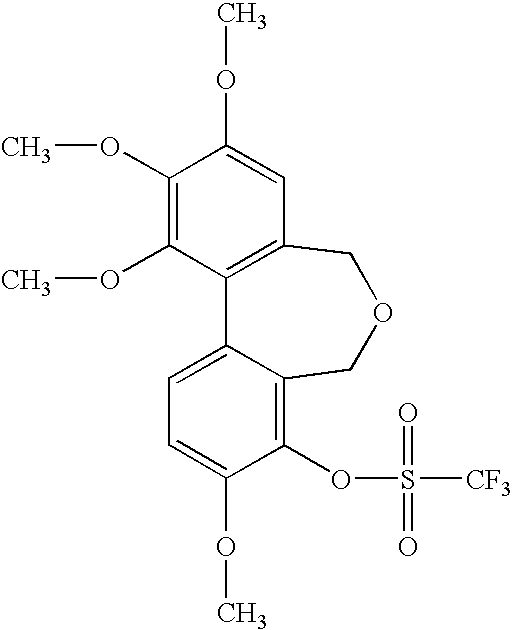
C1(OC)=C(OC)C2=C(C=C1OC)COCC1=C(OS([CF3])(=O)=O)C(OC)=CC=C21
